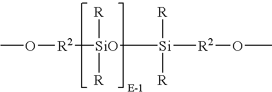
[R][SiO]([R])([R2]OC)[Si]([R])([R])[R2]OC
